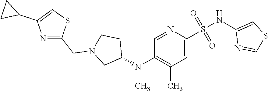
N(S(=O)(=O)C1=CC(C)=C(N(C2CCN(CC3=NC(C4CC4)=CS3)C2)C)C=N1)C1=CSC=N1
